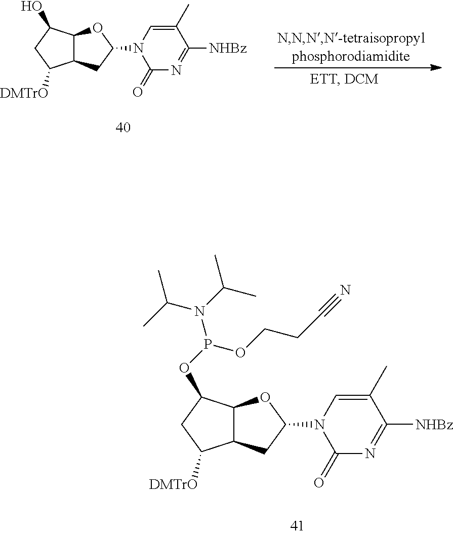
C12C(CC(N3C(=O)N=C([NHBz])C(C)=C3)O1)C([DMTrO])CC2O.C12C(CC(N3C(=O)N=C([NHBz])C(C)=C3)O1)C([DMTrO])CC2OP(N(C(C)C)C(C)C)OCCC#N
